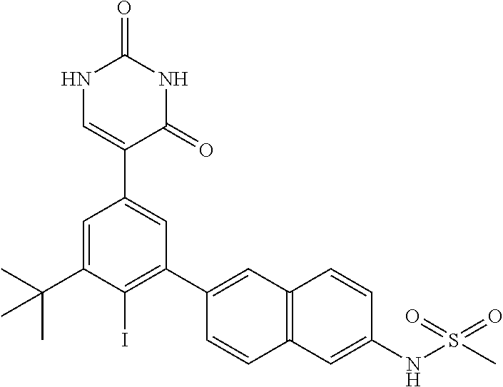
C1=C(C2=CC(C3=CC4=C(C=C3)C=C(NS(=O)(=O)C)C=C4)=C(I)C(C(C)(C)C)=C2)C(=O)NC(=O)N1
